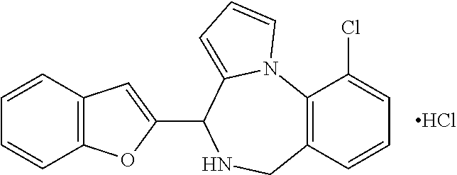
C12=C(C=CC=C1Cl)CNC(C1=CC3=C(O1)C=CC=C3)C1=CC=CN21.Cl
